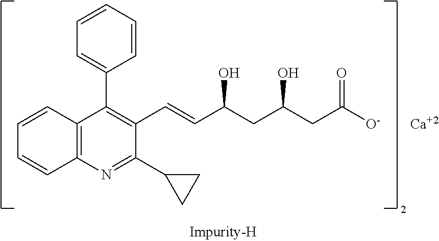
C12=C(C(C3=CC=CC=C3)=C(C=CC(CC(CC([O-])=O)O)O)C(C3CC3)=N1)C=CC=C2.[Ca]
